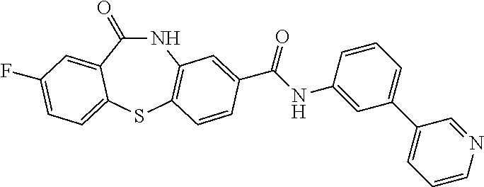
N1C(=O)C2=CC(F)=CC=C2SC2=C1C=C(C(NC1=CC(C3=CC=CN=C3)=CC=C1)=O)C=C2
